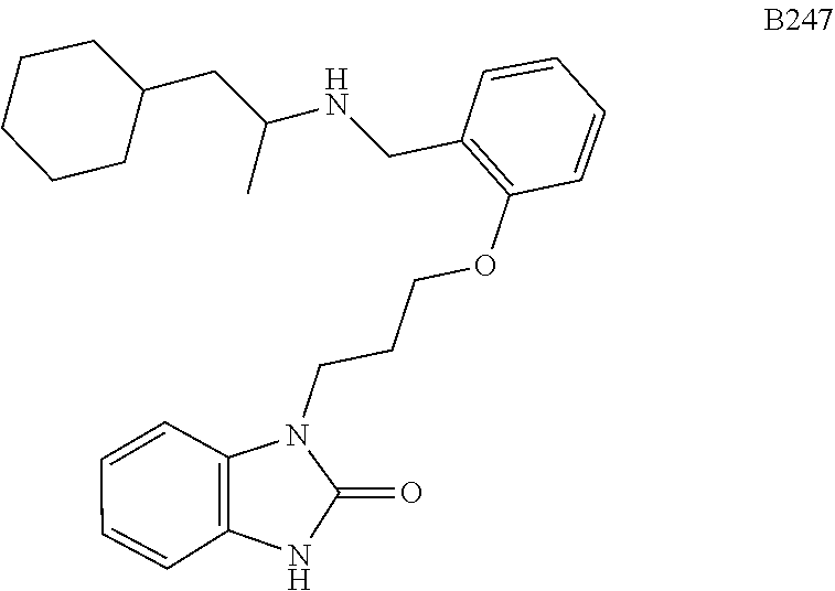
O=C1N(CCCOC2=C(CNC(CC3CCCCC3)C)C=CC=C2)C2=C(N1)C=CC=C2
